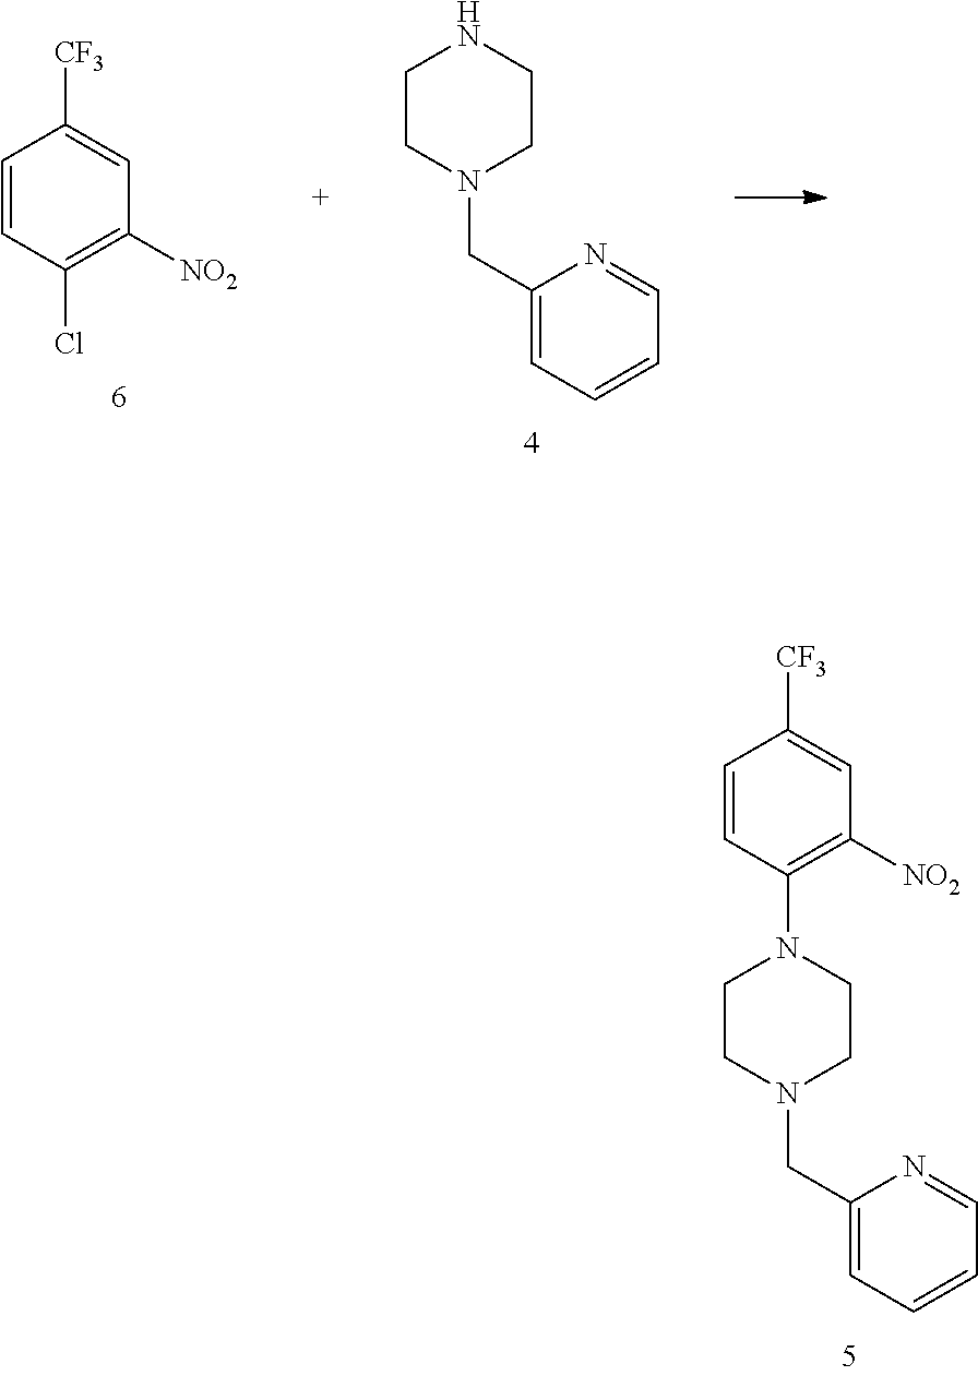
C1=CC(N2CCN(CC3=CC=CC=N3)CC2)=C([NO2])C=C1[CF3].C1CN(CC2=CC=CC=N2)CCN1.C1=CC(Cl)=C([NO2])C=C1[CF3]
